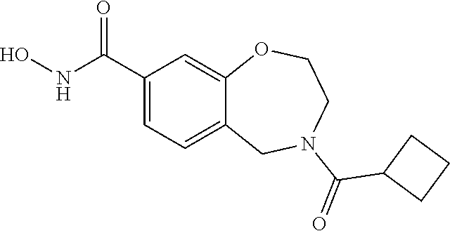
C1(C(NO)=O)=CC=C2C(=C1)OCCN(C(=O)C1CCC1)C2
